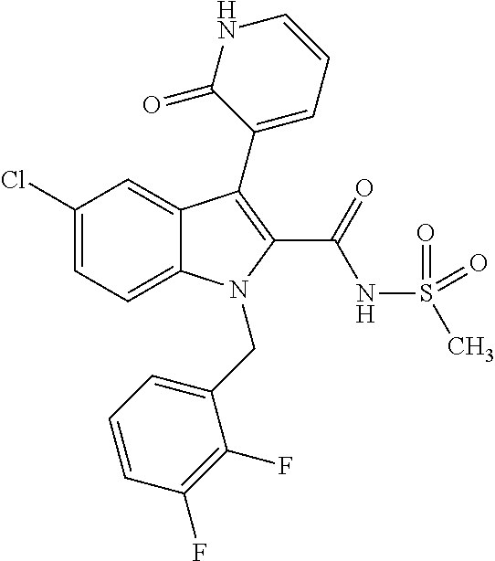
C1(Cl)=CC=C2C(=C1)C(C1=CC=CNC1=O)=C(C(NS(C)(=O)=O)=O)N2CC1=CC=CC(F)=C1F
